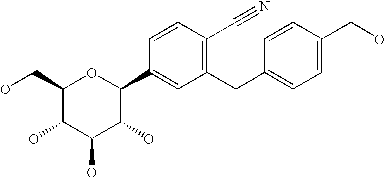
C1(CO)C(O)C(O)C(O)C(C2=CC(CC3=CC=C(CO)C=C3)=C(C#N)C=C2)O1
